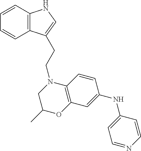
C1=CC2=C(C=C1)C(CCN1CC(C)OC3=C1C=CC(NC1=CC=NC=C1)=C3)=CN2
